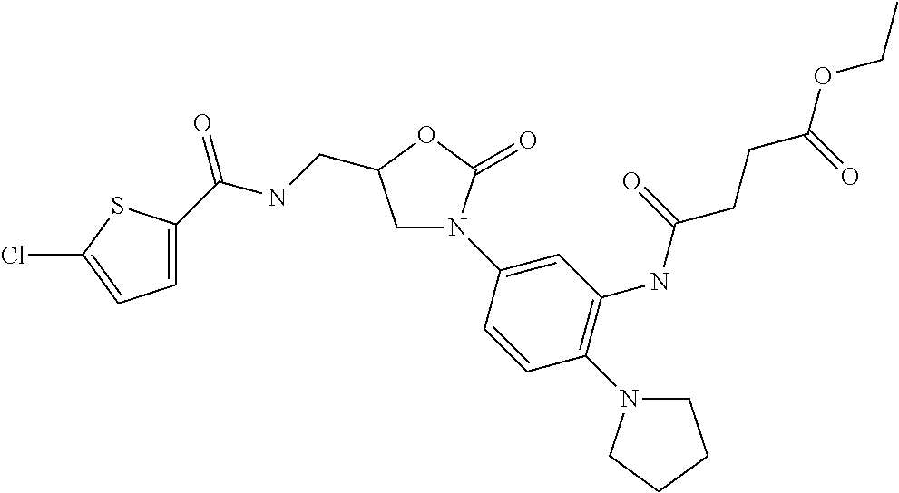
C1=C(C(NCC2CN(C3=CC(NC(CCC(OCC)=O)=O)=C(N4CCCC4)C=C3)C(=O)O2)=O)SC(Cl)=C1
